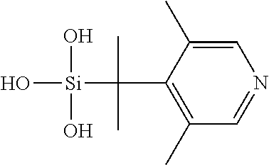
C1=C(C)C(C(C)(C)[Si](O)(O)O)=C(C)C=N1
